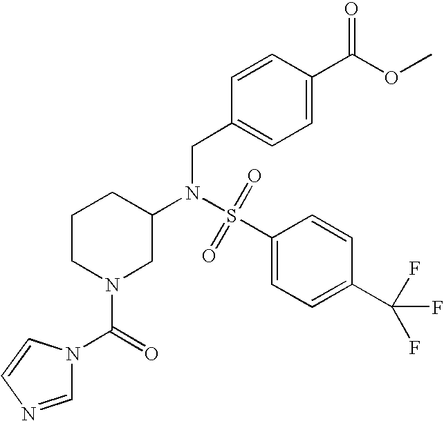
C1=CC(C(OC)=O)=CC=C1CN(C1CCCN(C(=O)N2C=NC=C2)C1)S(C1=CC=C(C(F)(F)F)C=C1)(=O)=O
